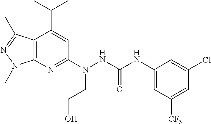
C12=C(N=C(N(CCO)NC(NC3=CC([CF3])=CC(Cl)=C3)=O)C=C1C(C)C)N(C)N=C2C
